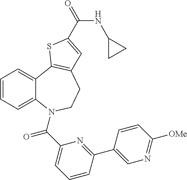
C1=CC=C2C(=C1)C1=C(CCN2C(C2=CC=CC(C3=CN=C([OMe])C=C3)=N2)=O)C=C(C(=O)NC2CC2)S1
